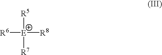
[R5][E]([R6])([R8])[R7]
